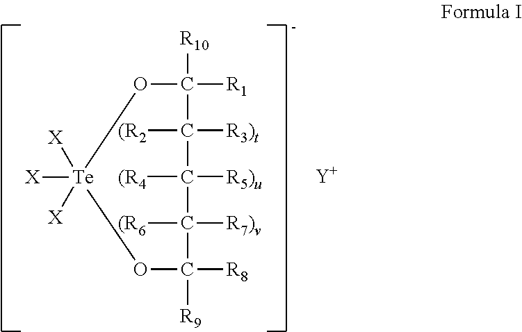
O1C([R1])([R10])C([R3)t])([(R2])C([R5)u])([(R4])C([R7)v])([(R6])C([R8])([R9])O[Te]1([X])([X])[X].[Y]
